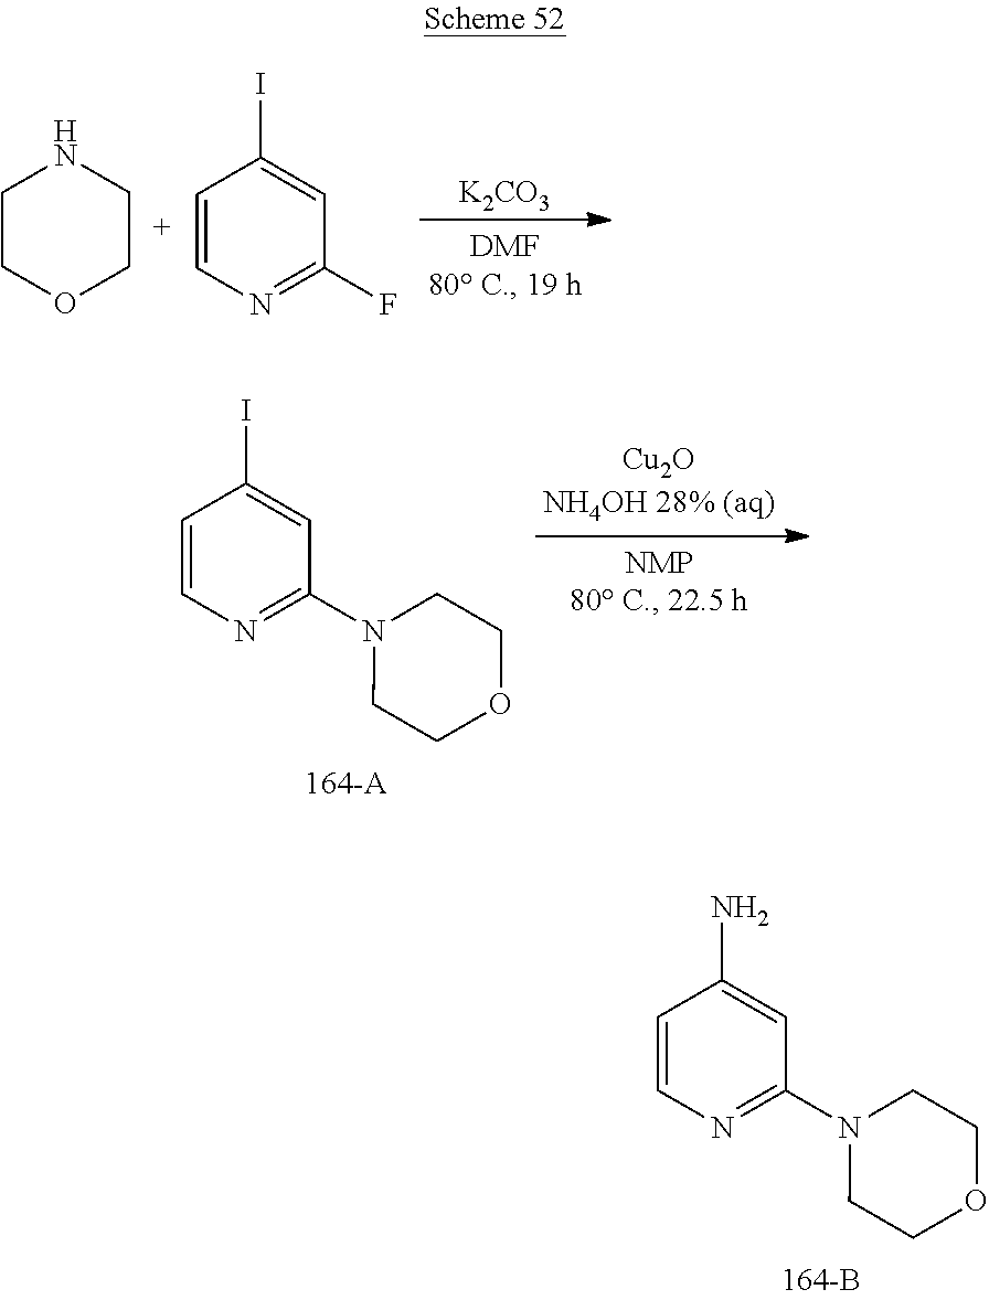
C1=CN=C(N2CCOCC2)C=C1N.[K2CO3].C1COCCN1.C1=CN=C(F)C=C1I.C1=CN=C(N2CCOCC2)C=C1I
